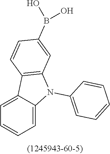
C1=C2C(=CC=C1)C1=C(N2C2=CC=CC=C2)C=C(B(O)O)C=C1
